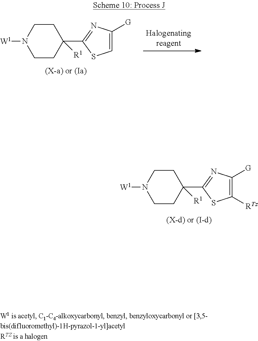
C1CN([W1])CCC1(C1=NC([G])=CS1)[R1].[(X-a) or (Ia)].C1CN([W1])CCC1(C1=NC([G])=C([RTz])S1)[R1].[(X-d) or (I-d)]
